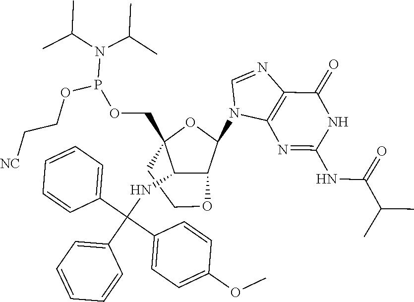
C1(NC(C2=CC=CC=C2)(C2=CC=CC=C2)C2=CC=C(OC)C=C2)C2C(N3C4=C(N=C3)C(=O)NC(NC(=O)C(C)C)=N4)OC1(COP(N(C(C)C)C(C)C)OCC[NC])CCO2
